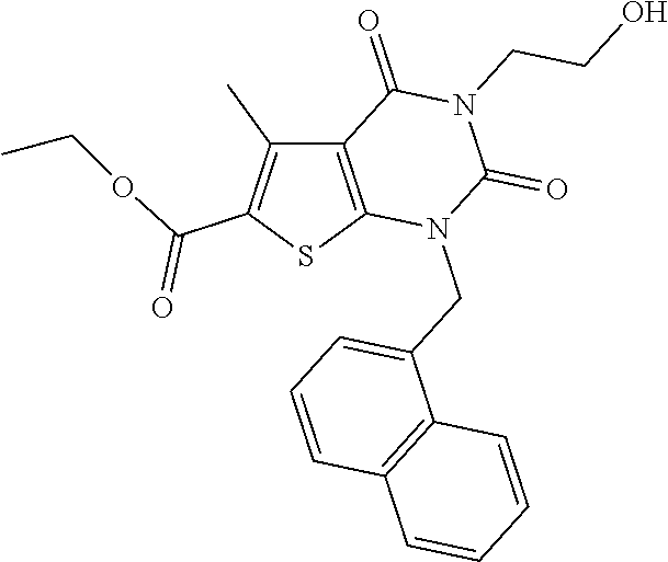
C12=C(SC(C(OCC)=O)=C1C)N(CC1=CC=CC3=C1C=CC=C3)C(=O)N(CCO)C2=O
